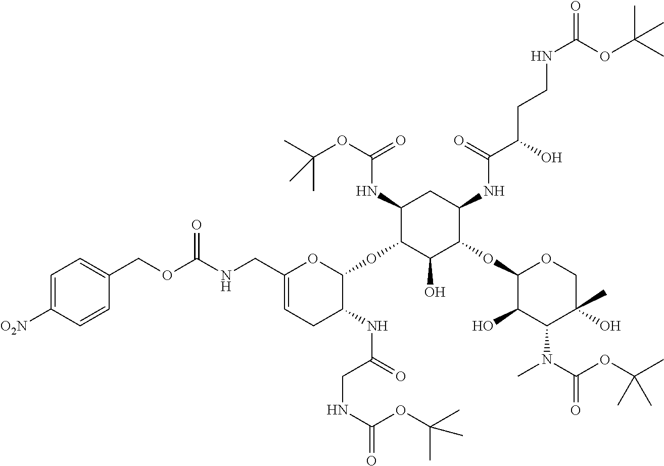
C1=C([O2N])C=CC(COC(NCC2=CCC(NC(=O)CNC(=O)OC(C)(C)C)C(OC3C(O)C(OC4C(O)C(N(C(OC(C)(C)C)=O)C)C(C)(O)CO4)C(NC(C(O)CCNC(=O)OC(C)(C)C)=O)CC3NC(OC(C)(C)C)=O)O2)=O)=C1
